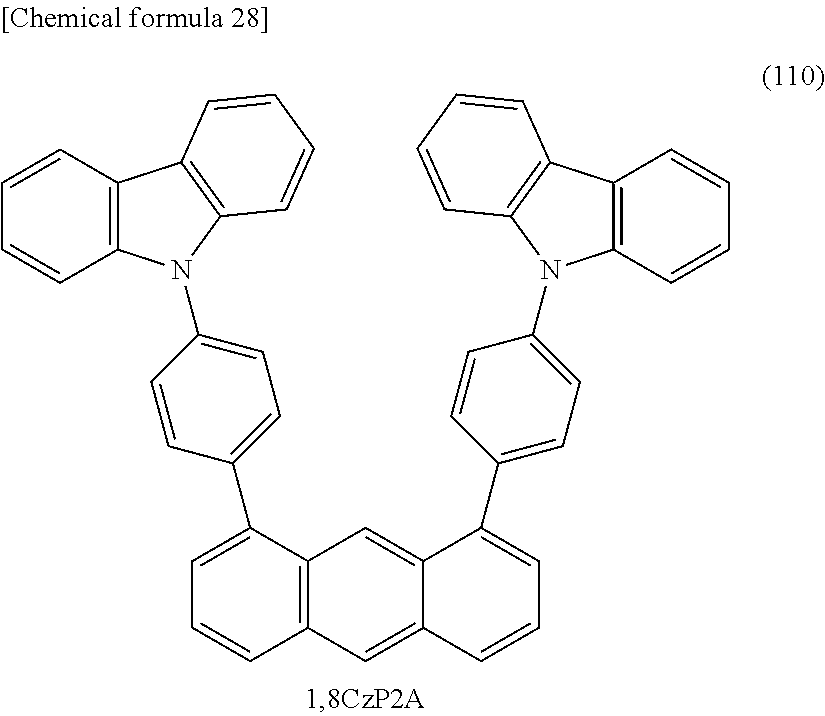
C1=C(C2=CC=C(N3C4=C(C=CC=C4)C4=C3C=CC=C4)C=C2)C2=C(C=C3C(=C2)C(C2=CC=C(N4C5=C(C=CC=C5)C5=C4C=CC=C5)C=C2)=CC=C3)C=C1
